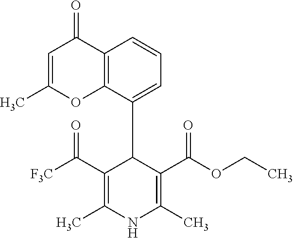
C1=C(C)OC2=C(C1=O)C=CC=C2C1C(C([CF3])=O)=C(C)NC(C)=C1C(OCC)=O
